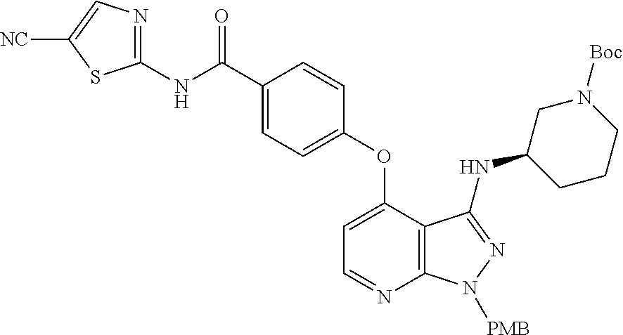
N(C(=O)C1=CC=C(OC2=CC=NC3=C2C(NC2CCCN([Boc])C2)=NN3[PMB])C=C1)C1=NC=C([NC])S1
